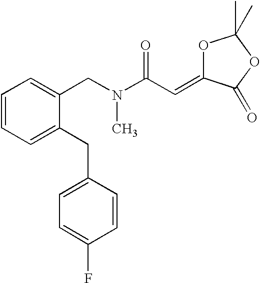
C1=CC=C(CC2=CC=C(F)C=C2)C(CN(C(C=C2C(=O)OC(C)(C)O2)=O)C)=C1
